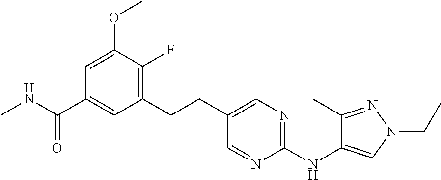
CNC(C1=CC(CCC2=CN=C(NC3=CN(CC)N=C3C)N=C2)=C(F)C(OC)=C1)=O
